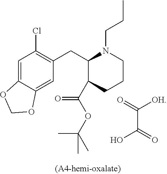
C1=C2C(=CC(CC3C(C(OC(C)(C)C)=O)CCCN3CCC)=C1Cl)OCO2.C([OH])(=O)C(=O)O
